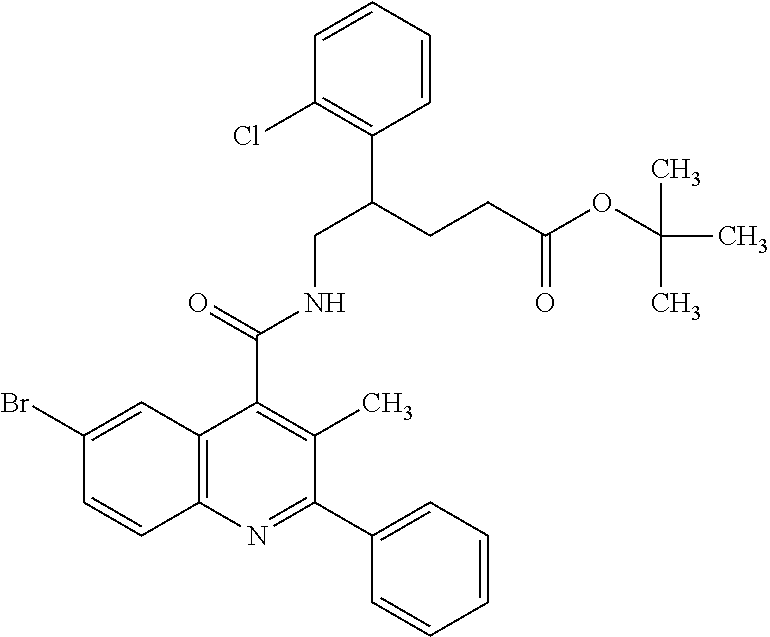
C1=CC=CC(C(CCC(OC(C)(C)C)=O)CNC(C2=C(C)C(C3=CC=CC=C3)=NC3=C2C=C(Br)C=C3)=O)=C1Cl
